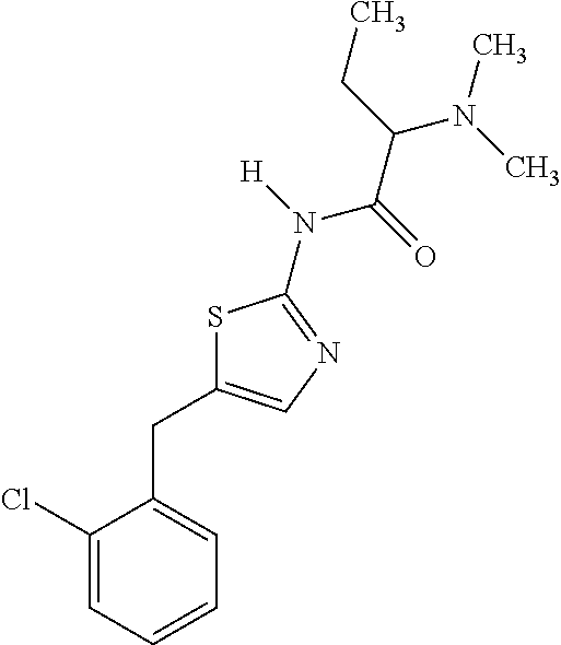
C1(Cl)=CC=CC=C1CC1=CN=C(N([H])C(=O)C(CC)N(C)C)S1
